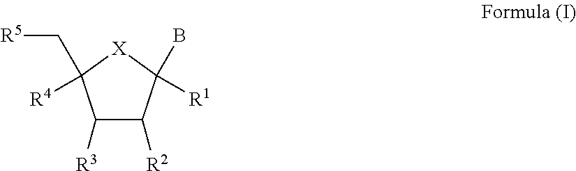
C1([R3])C([R2])C(B)([R1])[X]C1(C[R5])[R4]
